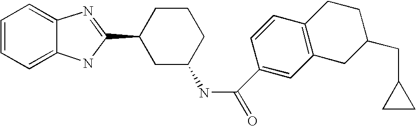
C1=CC=C2C(=C1)N=C(C1CC(NC(=O)C3=CC4=C(C=C3)CCC(CC3CC3)C4)CCC1)N2
